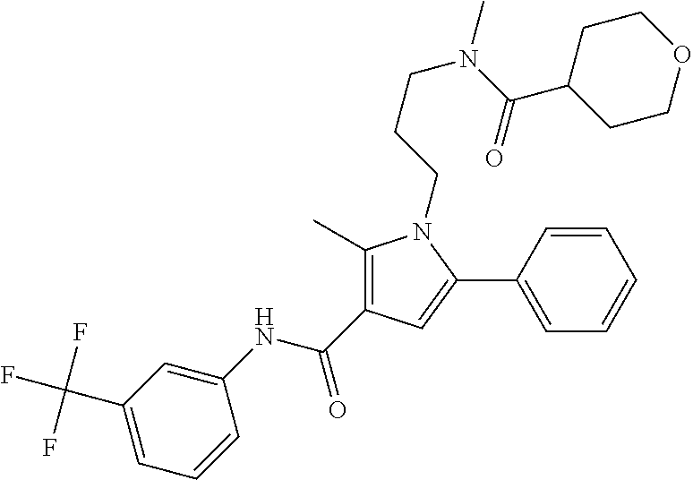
C1(NC(C2=C(C)N(CCCN(C(=O)C3CCOCC3)C)C(C3=CC=CC=C3)=C2)=O)=CC(C(F)(F)F)=CC=C1
